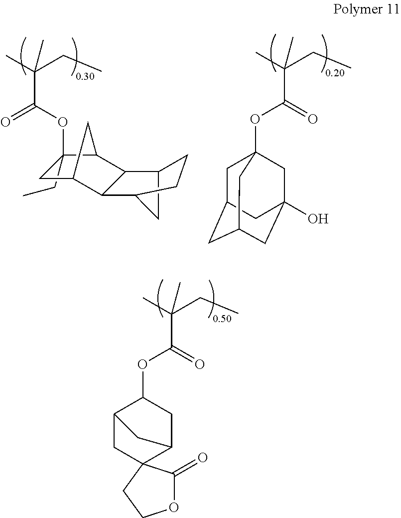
C1(CC)(OC(C(C)(CC)C)=O)CC2C3C(C4CC3CC4)C1C2.C(C)(CC)(C)C(=O)OC12CC3CC(CC(O)(C1)C3)C2.C(C)(CC)(C)C(=O)OC1C2CC3(C(C1)C2)C(=O)OCC3
